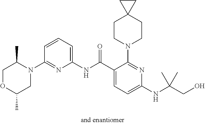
C1(NC(C2=CC=C(NC(CO)(C)C)N=C2N2CCC3(CC2)CC3)=O)=CC=CC(N2C(C)COC(C)C2)=N1
